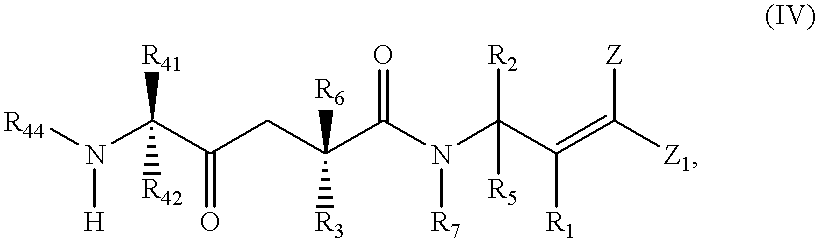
C(N([R44])[H])(C(CC(C(N(C(C(=C([Z1])[Z])[R1])([R2])[R5])[R7])=O)([R3])[R6])=O)([R41])[R42]
